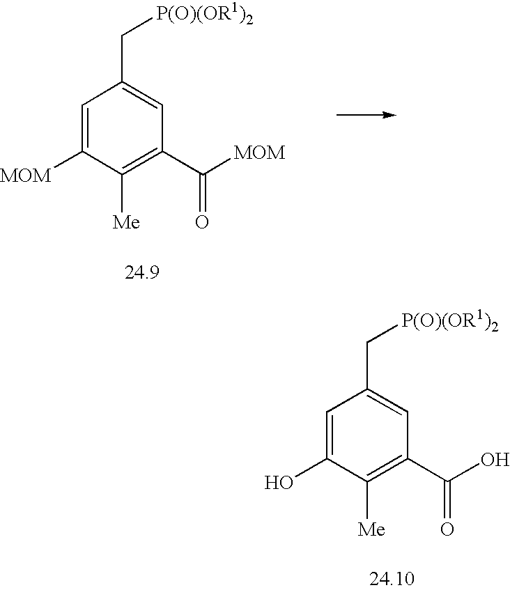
C1=C([MOM])C([Me])=C(C([MOM])=O)C=C1C[P(O)(OR1)2].C1=C(O)C([Me])=C(C(O)=O)C=C1C[P(O)(OR1)2]
